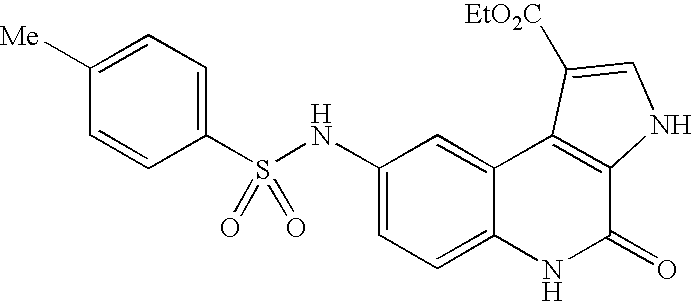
S(C1=CC=C([Me])C=C1)(NC1=CC=C2C(=C1)C1=C(C(=O)N2)NC=C1[EtO2C])(=O)=O
